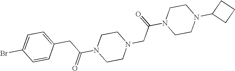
C1=C(Br)C=CC(CC(N2CCN(CC(N3CCN(C4CCC4)CC3)=O)CC2)=O)=C1
